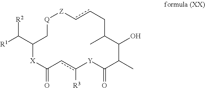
[Q]1CC(C([R1])[R2])[X]C(=O)cc([R3])[Y]C(=O)C(C)C(O)C(C)Ccc[Z]1
